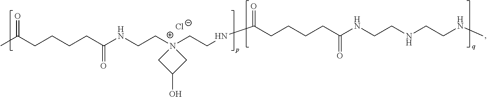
CC(CCCCC(NCCN1(CCNC(CCCCC(NCCNCCNC)=O)=O)CC(O)C1)=O)=O.Cl
